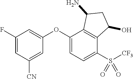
C1(F)=CC([CN])=CC(OC2=CC=C(S([CF3])(=O)=O)C3=C2C(N)CC3O)=C1
